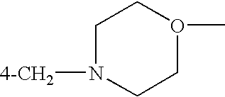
C1N([4-CH2])CCO(C)C1
